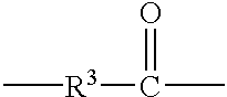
C[R3]C(=O)C
